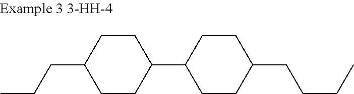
CCCC1CCC(C2CCC(CCCC)CC2)CC1
